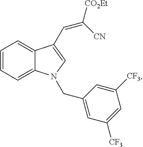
C1=CC=C2C(=C1)C(C=C([CO2Et])[CN])=CN2CC1=CC([CF3])=CC([CF3])=C1
